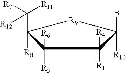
C1([R5])([R6])C([R8])(C([R11])([R7])[R12])[R9]C([R10])(B)C1([R1])[R4]
